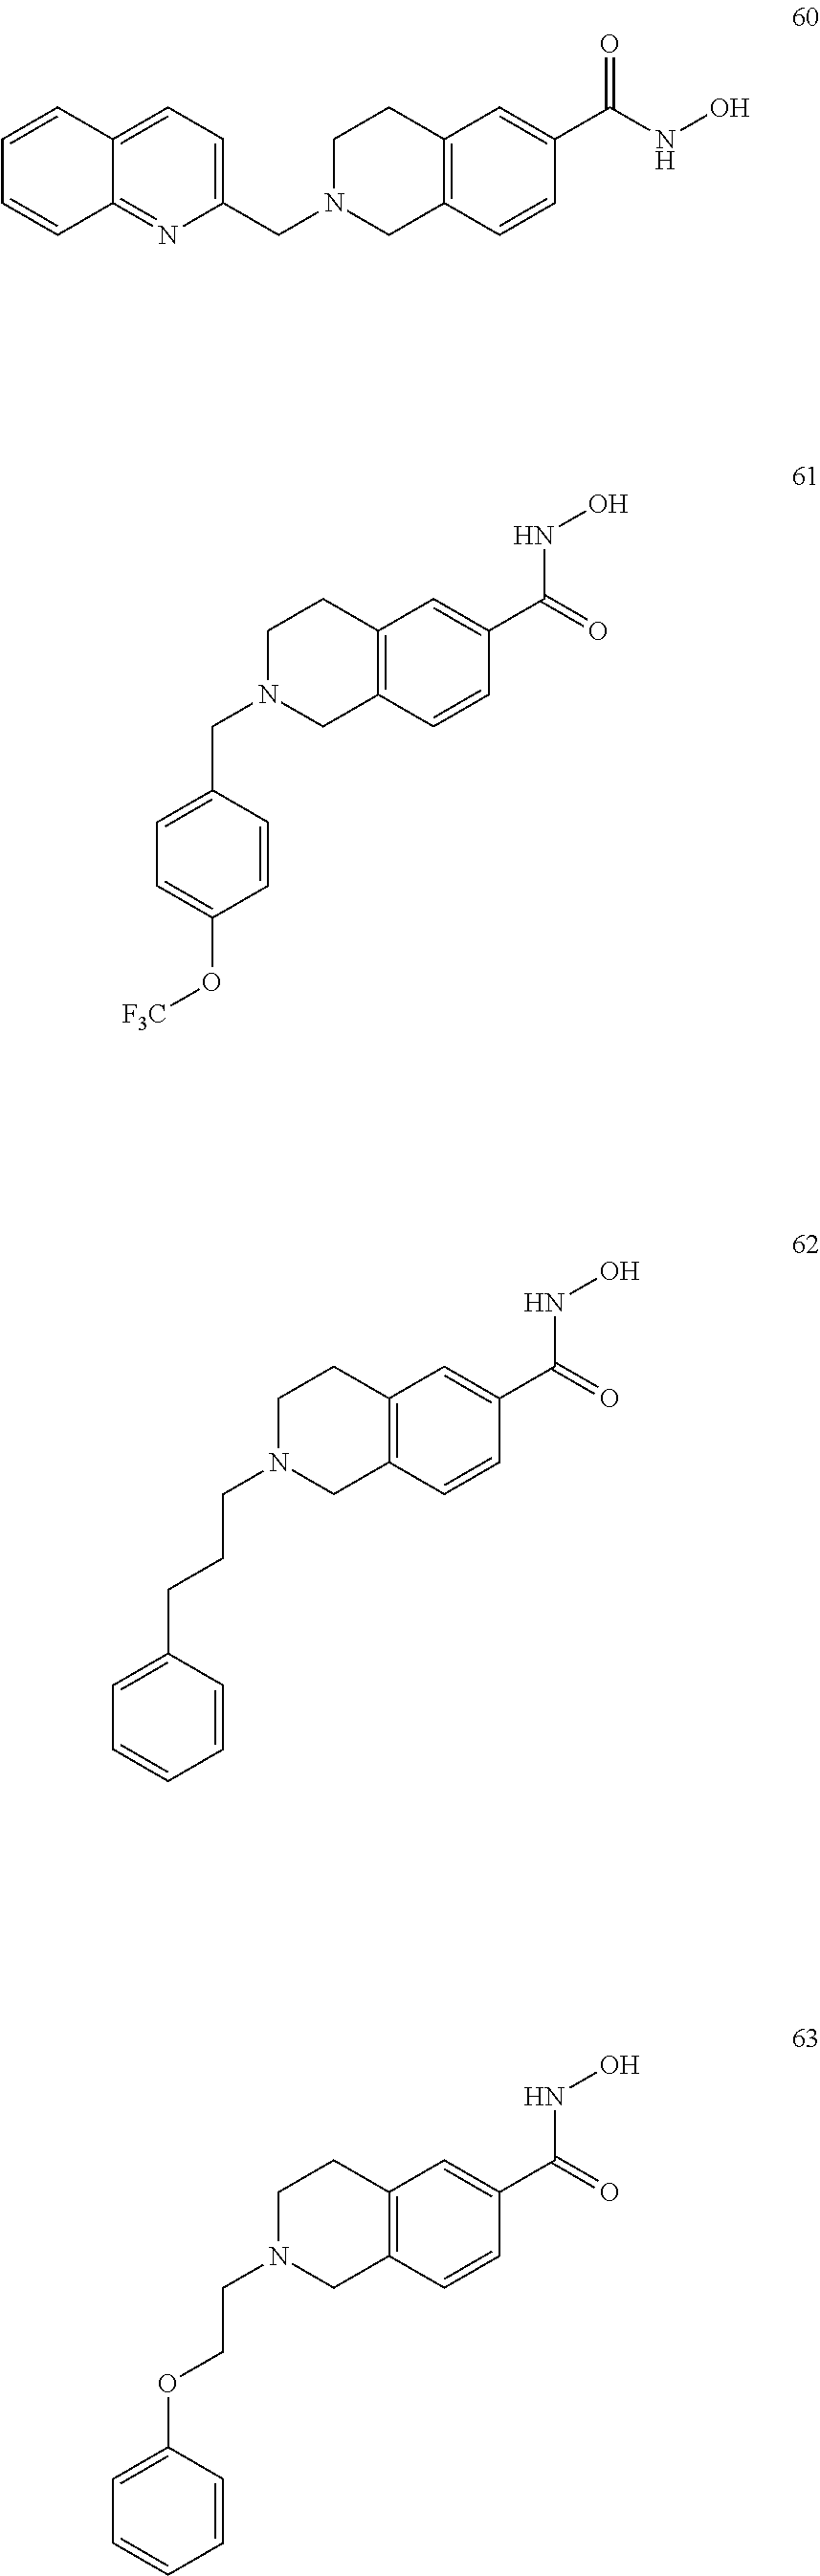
C12=CC=C(CN3CC4=C(CC3)C=C(C(NO)=O)C=C4)N=C1C=CC=C2.C1=C(CN2CC3=C(CC2)C=C(C(=O)NO)C=C3)C=CC(O[F3C])=C1.C1=C(CCCN2CC3=C(CC2)C=C(C(=O)NO)C=C3)C=CC=C1.C1=C(OCCN2CC3=C(CC2)C=C(C(=O)NO)C=C3)C=CC=C1
